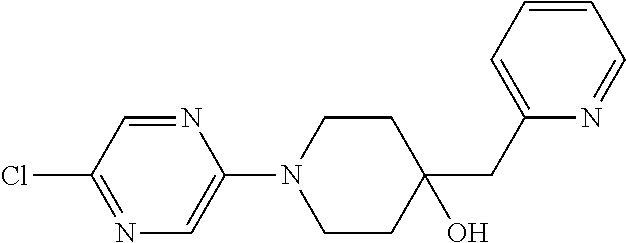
N1=C(Cl)C=NC(N2CCC(O)(CC3=CC=CC=N3)CC2)=C1
